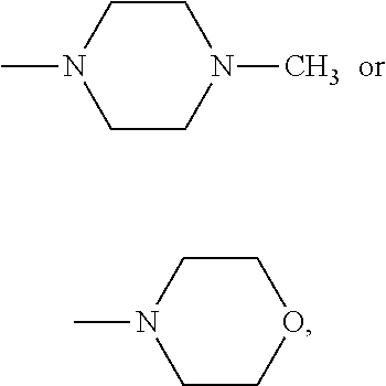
N1(C)CCN(C)CC1.N1(C)CCOCC1
